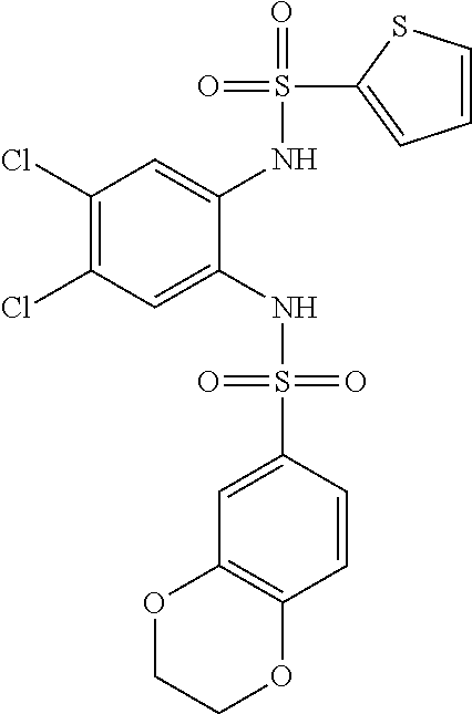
C1(Cl)=C(Cl)C=C(NS(=O)(=O)C2=CC3=C(C=C2)OCCO3)C(NS(=O)(C2=CC=CS2)=O)=C1
